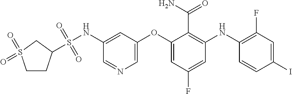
S(NC1=CC(OC2=CC(F)=CC(NC3=C(F)C=C(I)C=C3)=C2C(N)=O)=CN=C1)(=O)(=O)C1CCS(=O)(=O)C1
